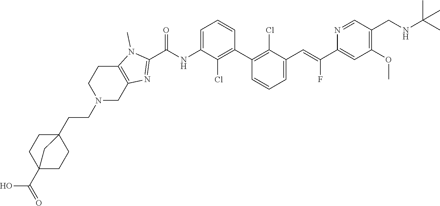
C1(C2=C(Cl)C(C=C(C3=CC(OC)=C(CNC(C)(C)C)C=N3)F)=CC=C2)=C(Cl)C(NC(C2=NC3=C(N2C)CCN(CCC24CCC(C(O)=O)(CC2)C4)C3)=O)=CC=C1
